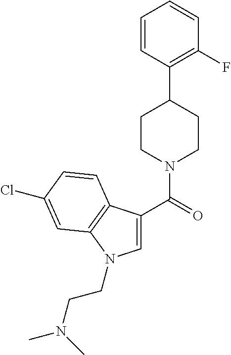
C1=CC(C2CCN(C(=O)C3=CN(CCN(C)C)C4=C3C=CC(Cl)=C4)CC2)=C(F)C=C1
